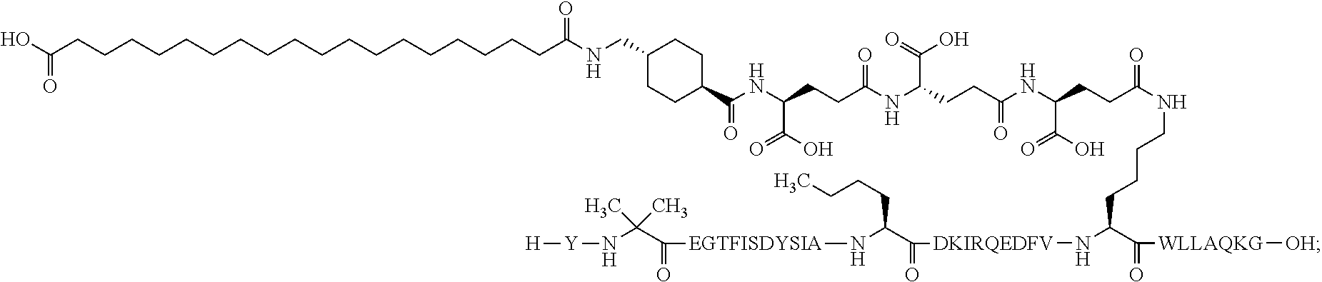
C(NC(CCC(NC(CCC(NC(CCC(=O)NCCCCC(C(=O)[WLLAQKG][OH])N[DKIRQEDFV]C(C(N[EGTFISDYSIA]C(C(N[Y][H])(C)C)=O)CCCC)=O)C(=O)O)=O)C(O)=O)=O)C(=O)O)(=O)C1CCC(CNC(CCCCCCCCCCCCCCCCCCC(O)=O)=O)CC1
